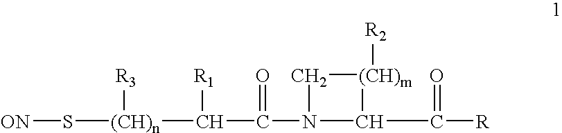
C(N1C(C([R])=O)[(CH)m]([R2])C1)(C([(CH)n](S[ON])[R3])[R1])=O
